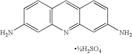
C1=CC2=C(C=C1N)N=C1C(=C2)C=CC(N)=C1
